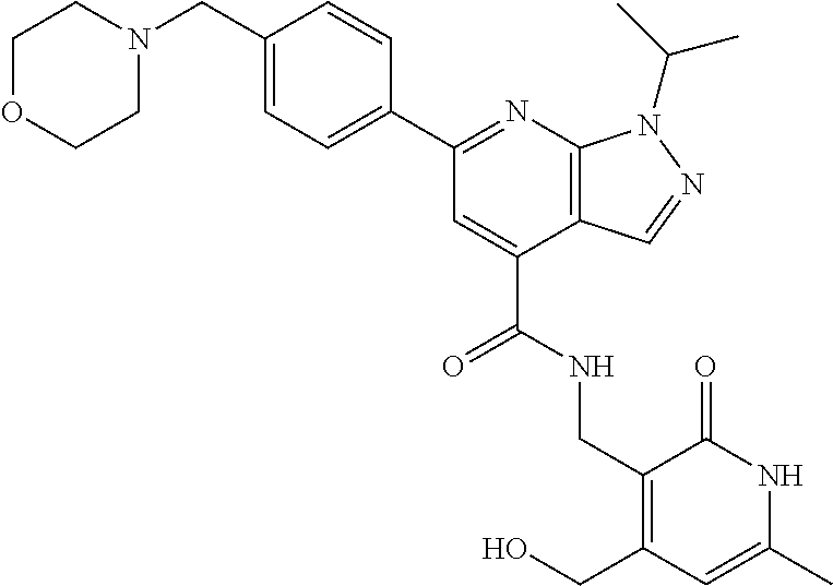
C1=C(CN2CCOCC2)C=CC(C2=NC3=C(C=NN3C(C)C)C(C(=O)NCC3=C(CO)C=C(C)NC3=O)=C2)=C1
